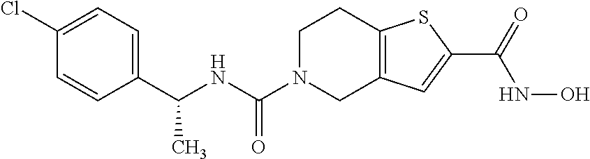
N(C(N1CC2=C(CC1)SC(C(NO)=O)=C2)=O)C(C1=CC=C(Cl)C=C1)C
